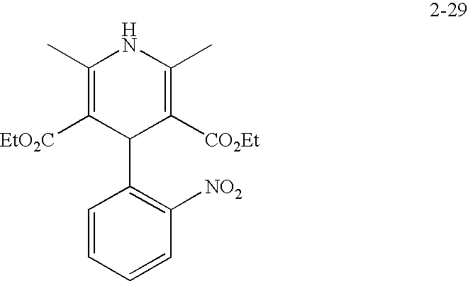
C1(C)=C([EtO2C])C(C2=C([NO2])C=CC=C2)C([CO2Et])=C(C)N1
